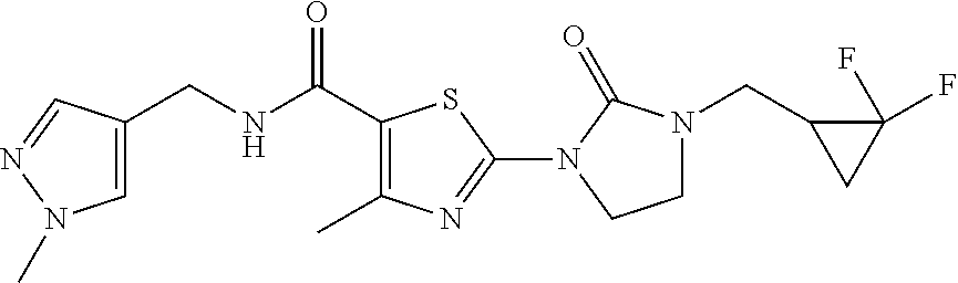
C1=C(CNC(C2=C(C)N=C(N3C(=O)N(CC4CC4(F)F)CC3)S2)=O)C=NN1C
